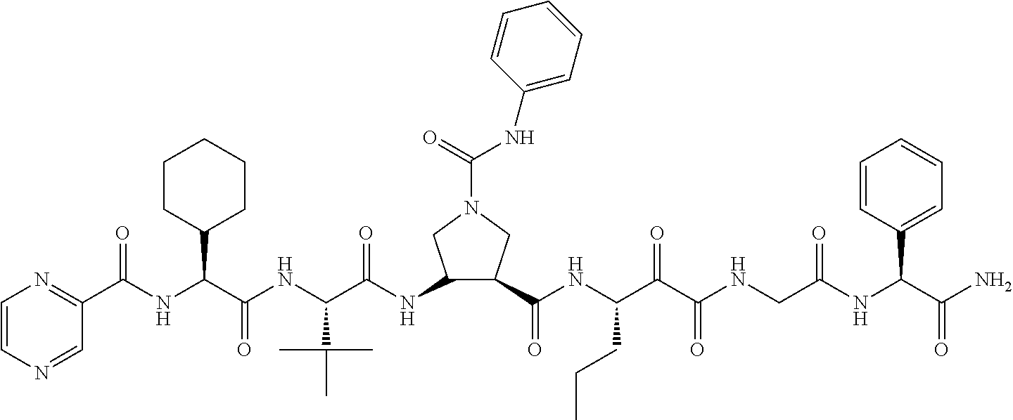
C1=CN=CC(C(NC(C(NC(C(NC2C(C(NC(C(C(NCC(NC(C(N)=O)C3=CC=CC=C3)=O)=O)=O)CCC)=O)CN(C(=O)NC3=CC=CC=C3)C2)=O)C(C)(C)C)=O)C2CCCCC2)=O)=N1
